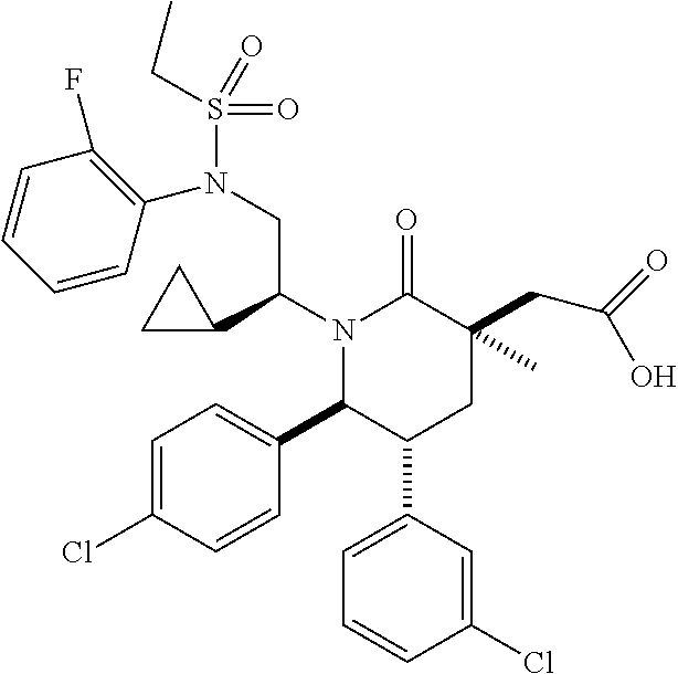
N1(C(C2CC2)CN(S(CC)(=O)=O)C2=C(F)C=CC=C2)C(C2=CC=C(Cl)C=C2)C(C2=CC=CC(Cl)=C2)CC(CC(=O)O)(C)C1=O
